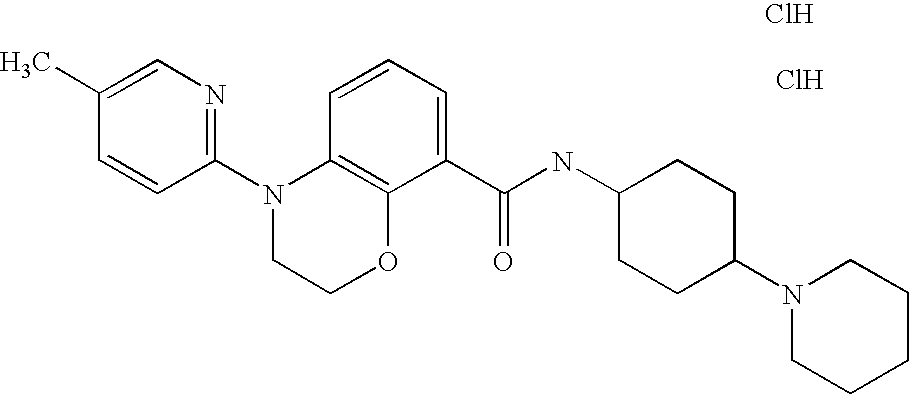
C1(N2CCOC3=C2C=CC=C3C(NC2CCC(N3CCCCC3)CC2)=O)=NC=C(C)C=C1.Cl.Cl
